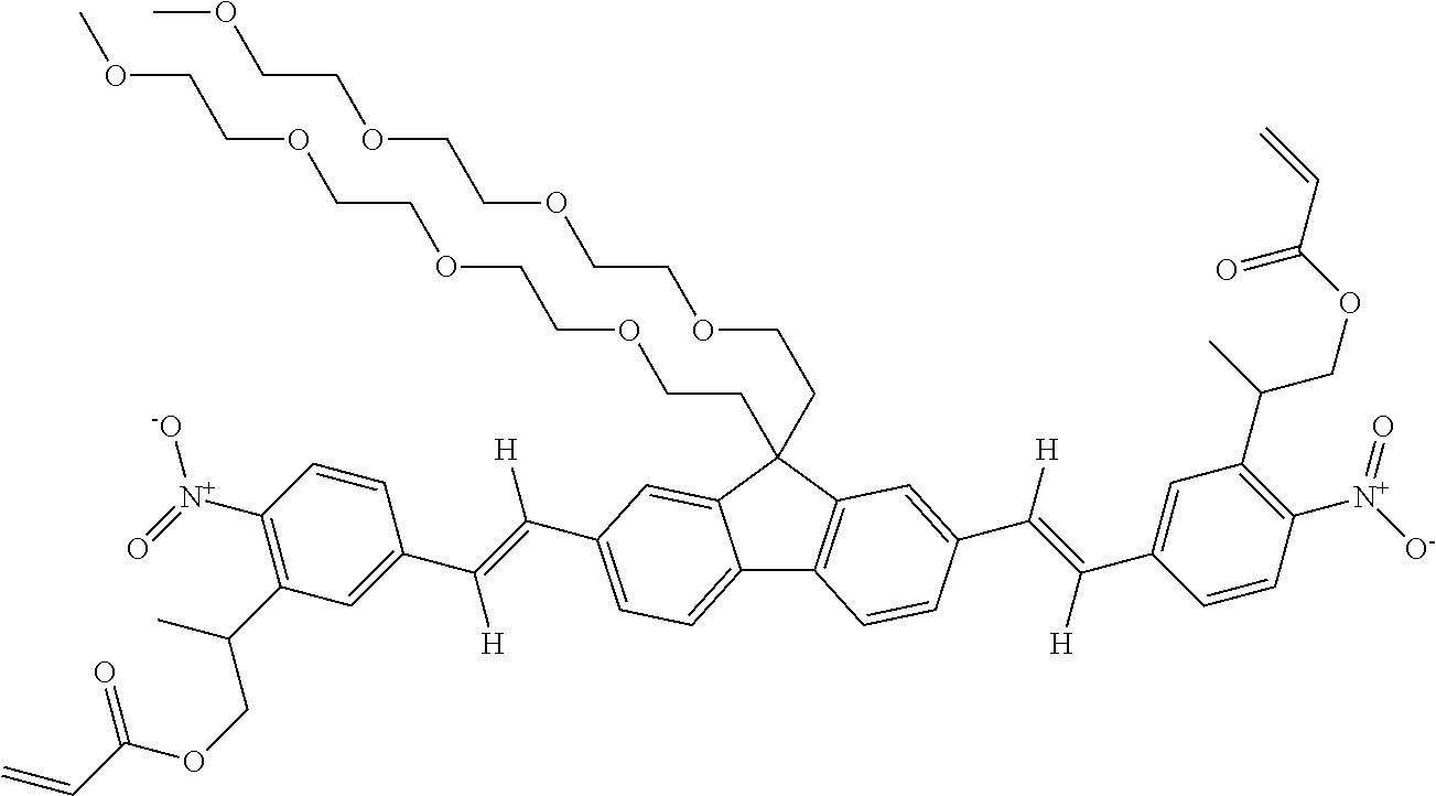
C1=C(C(=C([H])C2=CC=C3C4=C(C(CCOCCOCCOCCOC)(CCOCCOCCOCCOC)C3=C2)C=C(C(=C([H])C2=CC(C(C)COC(C=C)=O)=C([N+]([O-])=O)C=C2)[H])C=C4)[H])C=CC([N+](=O)[-O])=C1C(C)COC(C=C)=O
